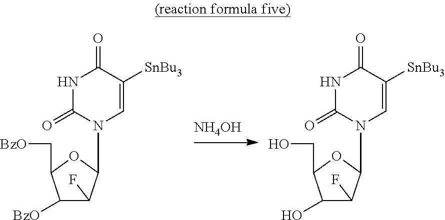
C1(O)C(F)C(N2C=C([SnBu3])C(=O)NC2=O)OC1CO.C1([BzO])C(F)C(N2C=C([SnBu3])C(=O)NC2=O)OC1C[BzO].[NH4OH]
